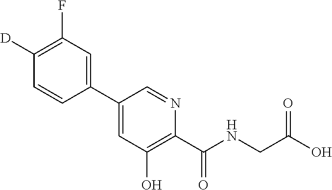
C1(C2=CC(F)=C([D])C=C2)=CC(O)=C(C(NCC(O)=O)=O)N=C1
